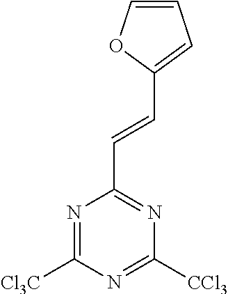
N1=C([Cl3C])N=C([CCl3])N=C1C=CC1=CC=CO1
